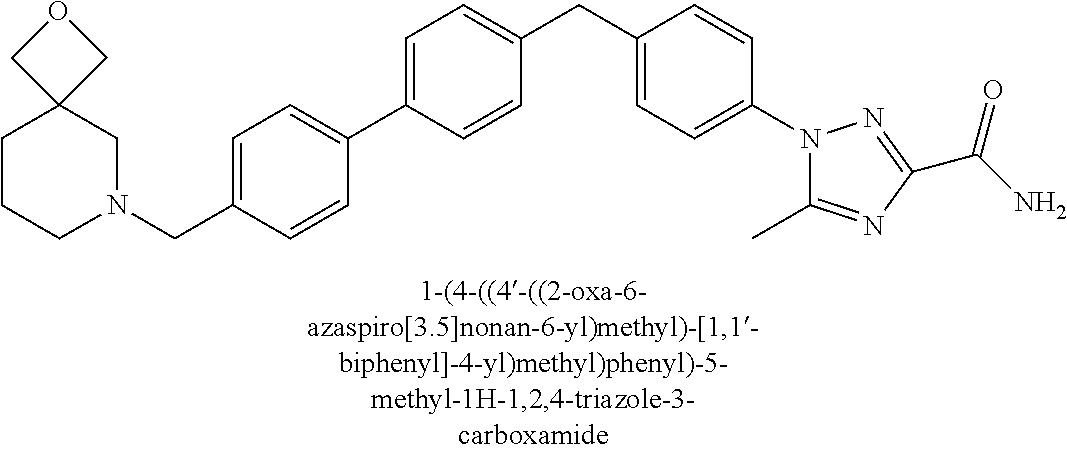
C1=C(C2=CC=C(CN3CC4(CCC3)COC4)C=C2)C=CC(CC2=CC=C(N3C(C)=NC(C(N)=O)=N3)C=C2)=C1
